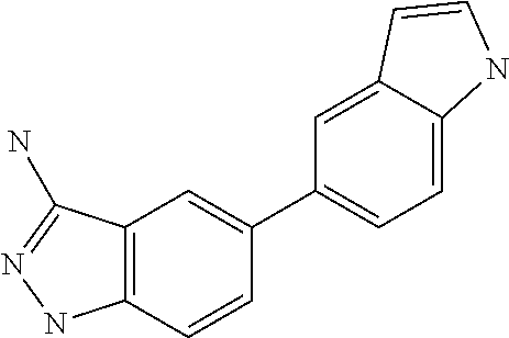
C12=C(C=CC(C3=CC=C4C(=C3)C=CN4)=C1)NN=C2N
